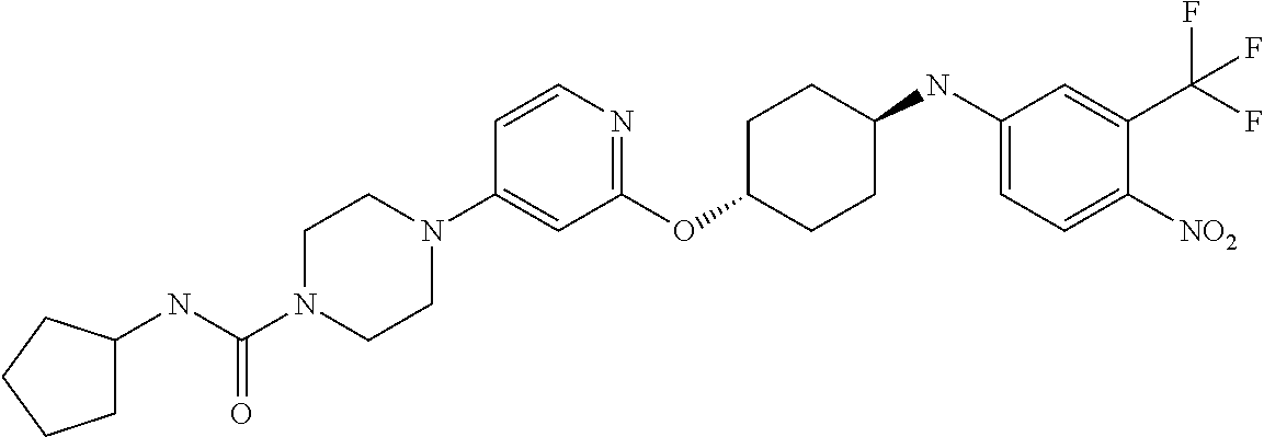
C1(OC2CCC(NC3=CC=C([NO2])C(C(F)(F)F)=C3)CC2)=NC=CC(N2CCN(C(NC3CCCC3)=O)CC2)=C1
